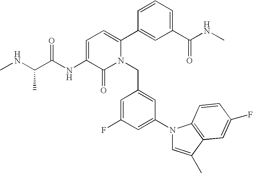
C1=C(NC(C(NC)C)=O)C(=O)N(CC2=CC(N3C=C(C)C4=C3C=CC(F)=C4)=CC(F)=C2)C(C2=CC(C(NC)=O)=CC=C2)=C1
